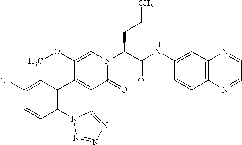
ClC1=CC(C2=CC(=O)N(C(C(NC3=CC4=C(C=C3)N=CC=N4)=O)CCC)C=C2OC)=C(N2N=NN=C2)C=C1
